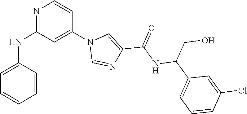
C1=CC(N2C=NC(C(NC(C3=CC=CC(Cl)=C3)CO)=O)=C2)=CC(NC2=CC=CC=C2)=N1
